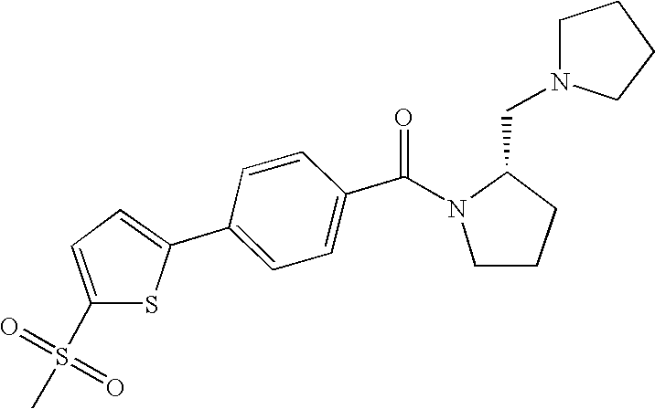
C1=CC(C(N2CCCC2CN2CCCC2)=O)=CC=C1C1=CC=C(S(=O)(=O)C)S1
